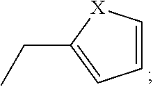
C(C1=CC=C[X]1)C
